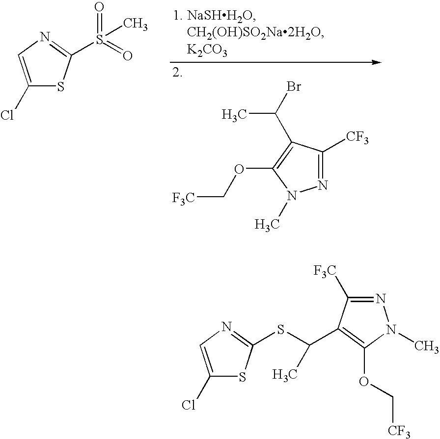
C1(Cl)=CN=C(S(C)(=O)=O)S1.N1=C([CF3])C(C(C)Br)=C(OC[F3C])N1C.C1(Cl)=CN=C(SC(C)C2=C(OC[CF3])N(C)N=C2[F3C])S1
